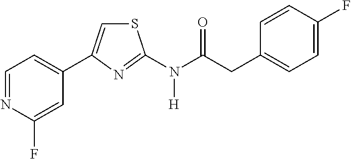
C1=NC(F)=CC(C2=CSC(N(C(CC3=CC=C(F)C=C3)=O)[H])=N2)=C1
